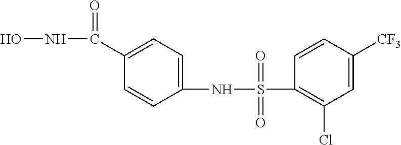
C1(S(NC2=CC=C(C(NO)=O)C=C2)(=O)=O)=C(Cl)C=C([CF3])C=C1
